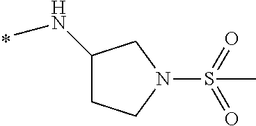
C1(NC)CCN(S(=O)(=O)C)C1
